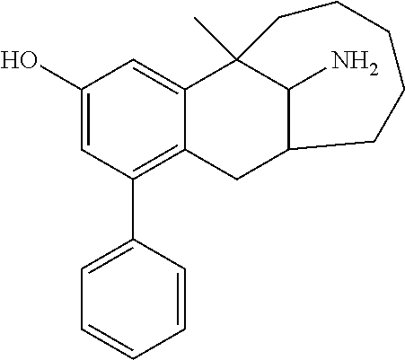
C1(O)=CC(C2=CC=CC=C2)=C2C(=C1)C1(C)C(N)C(C2)CCCCC1
